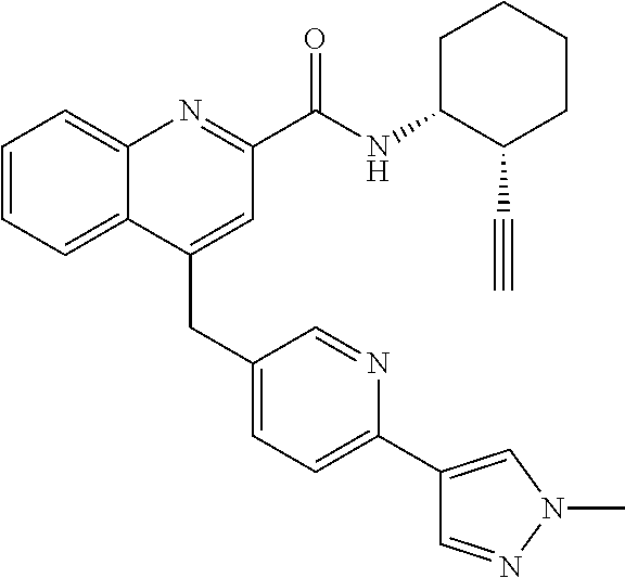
C(C1=CC(C(NC2C(C#C)CCCC2)=O)=NC2=CC=CC=C12)C1=CC=C(C2=CN(C)N=C2)N=C1
